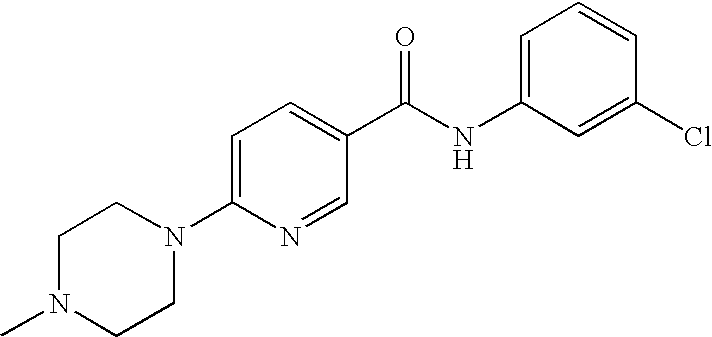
C1=C(NC(C2=CC=C(N3CCN(C)CC3)N=C2)=O)C=C(Cl)C=C1
